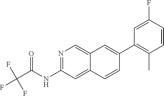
N1=C(NC(C(F)(F)F)=O)C=C2C(=C1)C=C(C1=C(C)C=CC(F)=C1)C=C2
